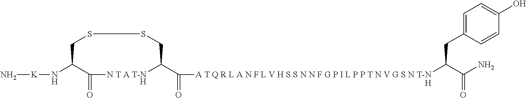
N(C1CSSCC(C([A T Q R L A N F L V H S S N N F G P I L P P T N V G S N T-NH]C(C(N)=O)CC2=CC=C(O)C=C2)=O)[N T A T-NH]C1=O)[K]N
